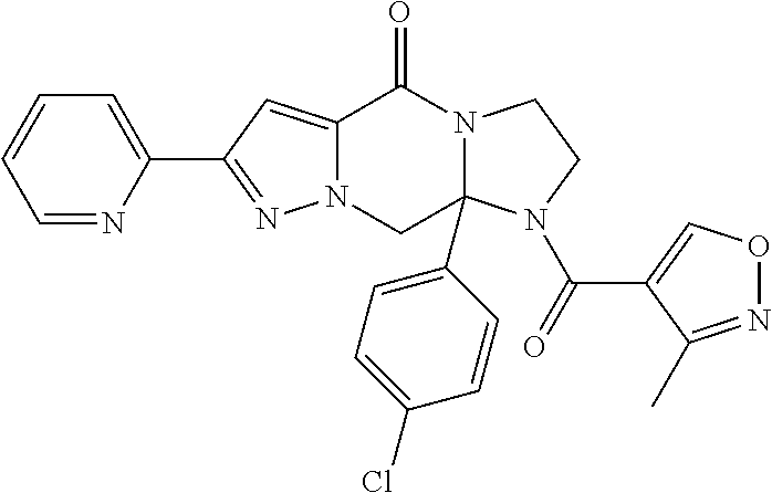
C12=CC(C3=CC=CC=N3)=NN1CC1(C3=CC=C(Cl)C=C3)N(C2=O)CCN1C(=O)C1=CON=C1C
